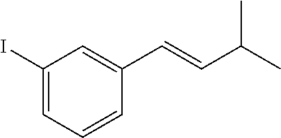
C1(I)=CC=CC(C=CC(C)C)=C1
